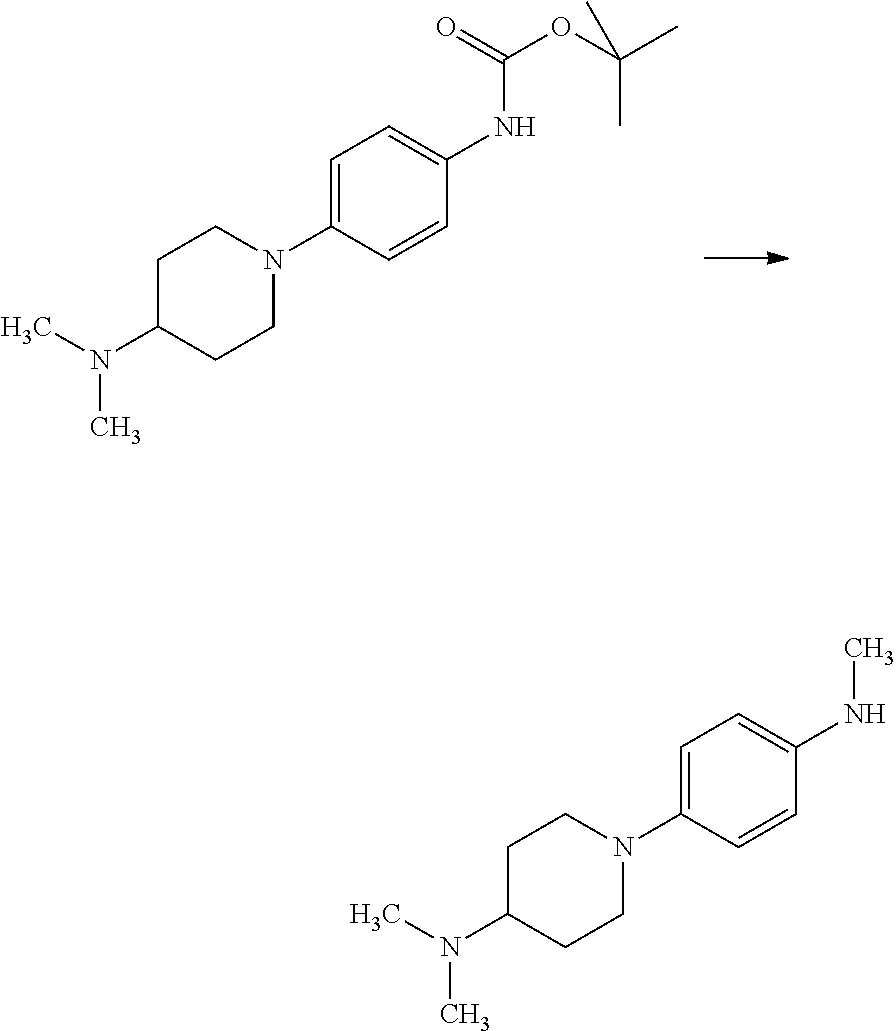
C1=C(N2CCC(N(C)C)CC2)C=CC(NC(=O)OC(C)(C)C)=C1.C1=C(N2CCC(N(C)C)CC2)C=CC(NC)=C1
